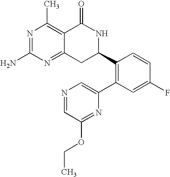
C12=NC(N)=NC(C)=C1C(=O)NC(C1=C(C3=CN=CC(OCC)=N3)C=C(F)C=C1)C2
